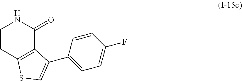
C1CC2=C(C(=O)N1)C(C1=CC=C(F)C=C1)=CS2
